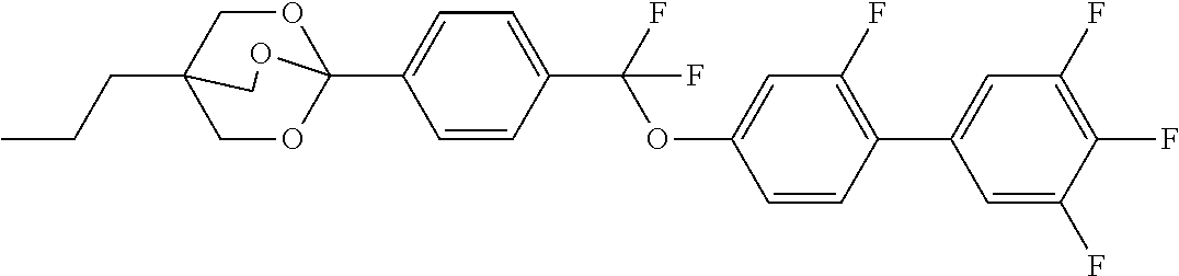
CCCC12COC(C3=CC=C(C(OC4=CC(F)=C(C5=CC(F)=C(F)C(F)=C5)C=C4)(F)F)C=C3)(OC1)OC2
